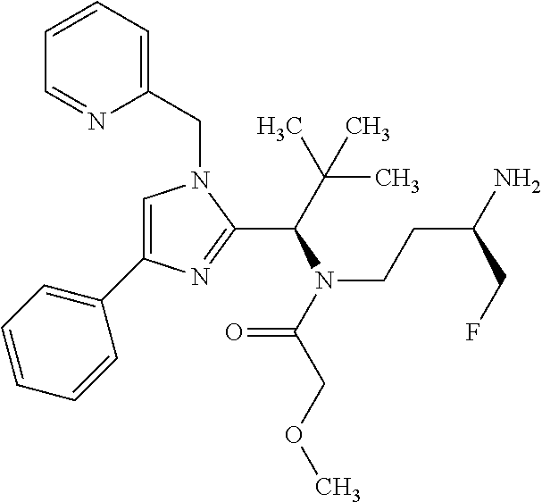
C1=C(C2=CC=CC=C2)N=C(C(N(CCC(CF)N)C(=O)COC)C(C)(C)C)N1CC1=CC=CC=N1
